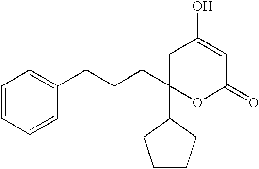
C1C(C2CCCC2)(CCCC2=CC=CC=C2)OC(=O)C=C1O
